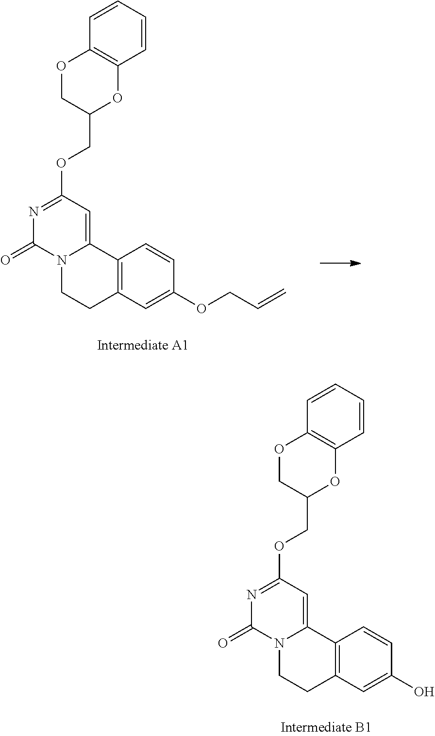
C12=C(C=C(OCC=C)C=C1)CCN1C2=CC(OCC2OC3=C(OC2)C=CC=C3)=NC1=O.C12=C(C=C(O)C=C1)CCN1C2=CC(OCC2OC3=C(OC2)C=CC=C3)=NC1=O
